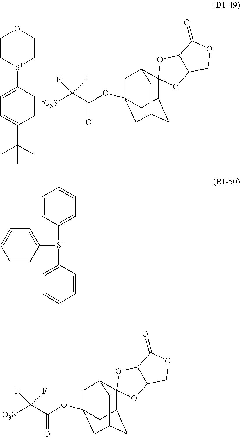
[S+]1(C2=CC=C(C(C)(C)C)C=C2)CCOCC1.C12C3(C4CC(CC(OC(C([-O3S])(F)F)=O)(C4)C1)C2)OC1C(O3)C(=O)OC1.C1([S+](C2=CC=CC=C2)C2=CC=CC=C2)=CC=CC=C1.C12C3(C4CC(CC(OC(C([-O3S])(F)F)=O)(C4)C1)C2)OC1C(O3)C(=O)OC1
